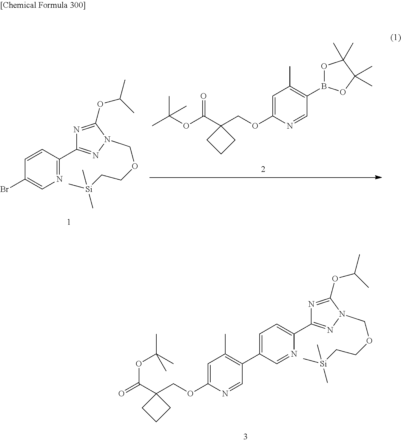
BrC1=CN=C(C2=NN(COCC[Si](C)(C)C)C(OC(C)C)=N2)C=C1.C1(COC2=CC(C)=C(B3OC(C)(C)C(C)(C)O3)C=N2)(C(=O)OC(C)(C)C)CCC1.C1=NC(OCC2(C(=O)OC(C)(C)C)CCC2)=CC(C)=C1C1=CC=C(C2=NN(COCC[Si](C)(C)C)C(OC(C)C)=N2)N=C1
